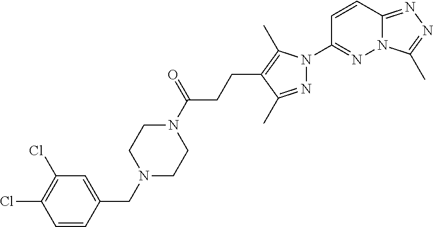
N12C(=NN=C1C)C=CC(N1N=C(C)C(CCC(N3CCN(CC4=CC(Cl)=C(Cl)C=C4)CC3)=O)=C1C)=N2
